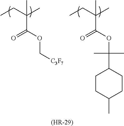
[(HR-29)].CCC(C)(C)C(OC[C3F7])=O.CCC(C)(C)C(=O)OC(C1CCC(C)CC1)(C)C
